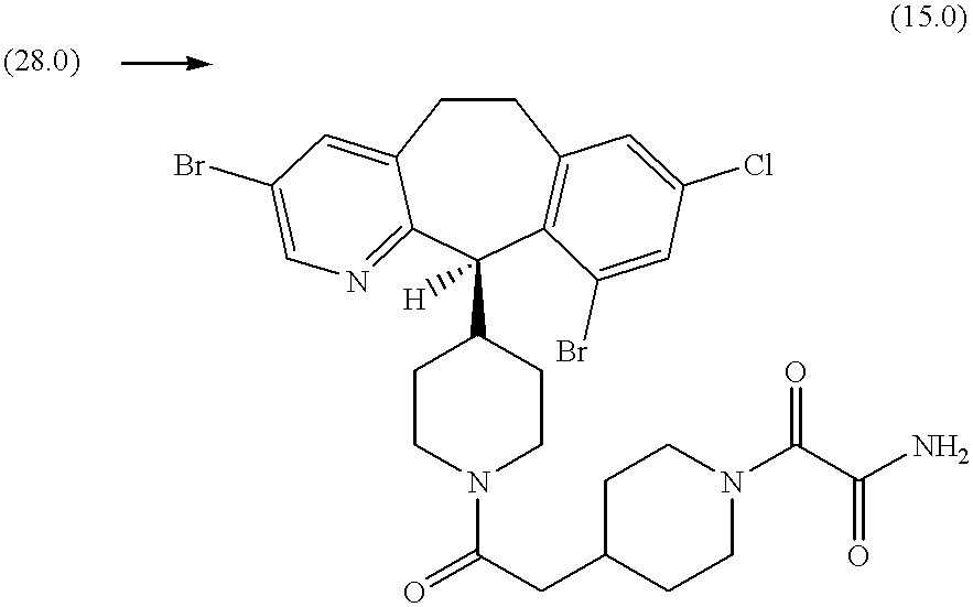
C1CC2=CC(Br)=CN=C2C(C2CCN(C(=O)CC3CCN(C(C(N)=O)=O)CC3)CC2)([H])C2=C1C=C(Cl)C=C2Br
